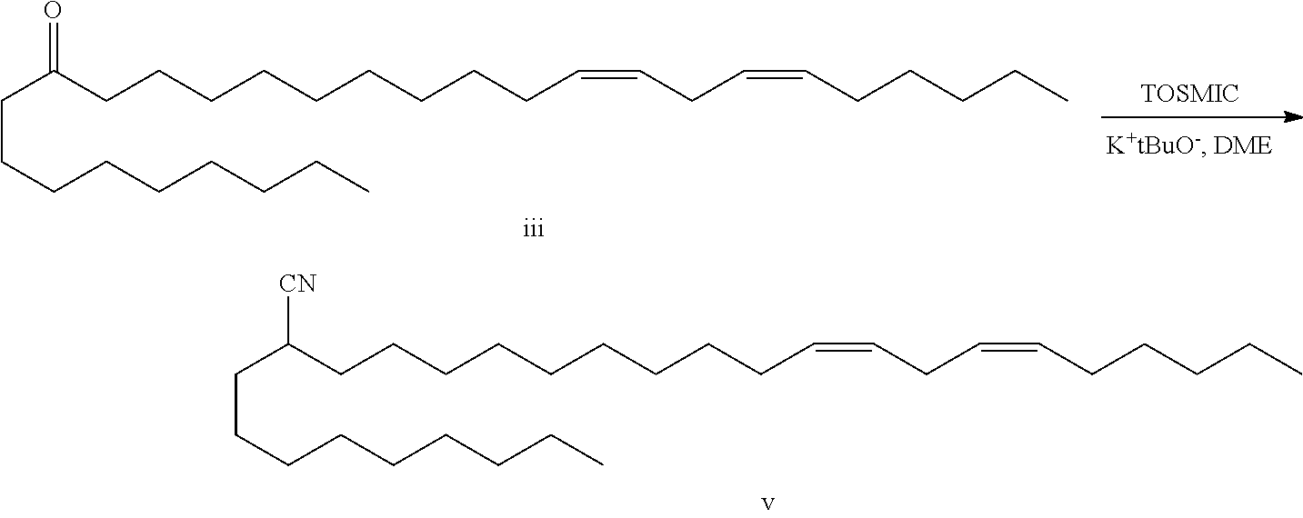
C(CCC)CCCCCC([CN])CCCCCCCCCC=CCC=CCCCCC.C(CCC)CCCCCC(=O)CCCCCCCCCC=CCC=CCCCCC
